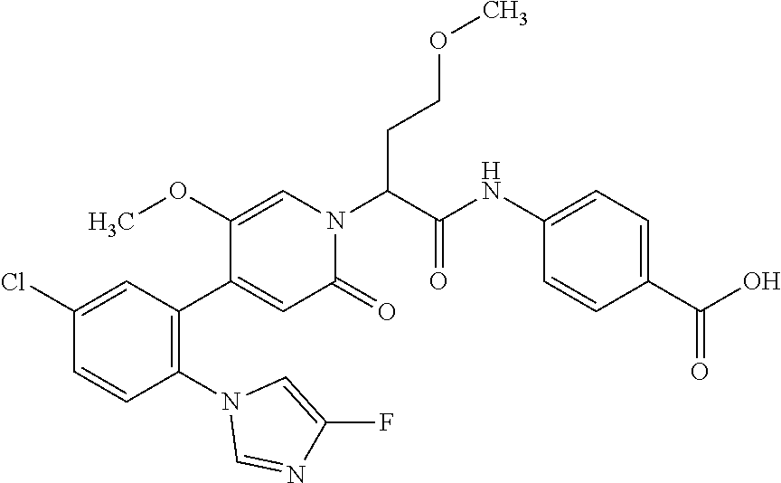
C1(OC)=CN(C(C(=O)NC2=CC=C(C(O)=O)C=C2)CCOC)C(=O)C=C1C1=C(N2C=NC(F)=C2)C=CC(Cl)=C1
